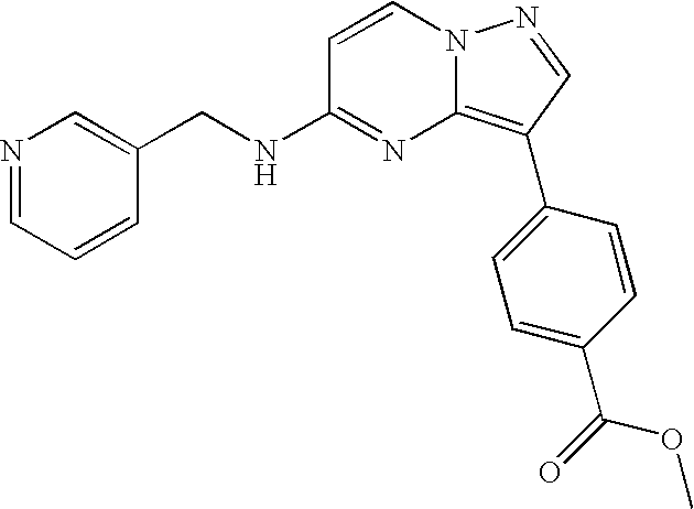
C1(CNC2=NC3=C(C4=CC=C(C(=O)OC)C=C4)C=NN3C=C2)=CN=CC=C1
